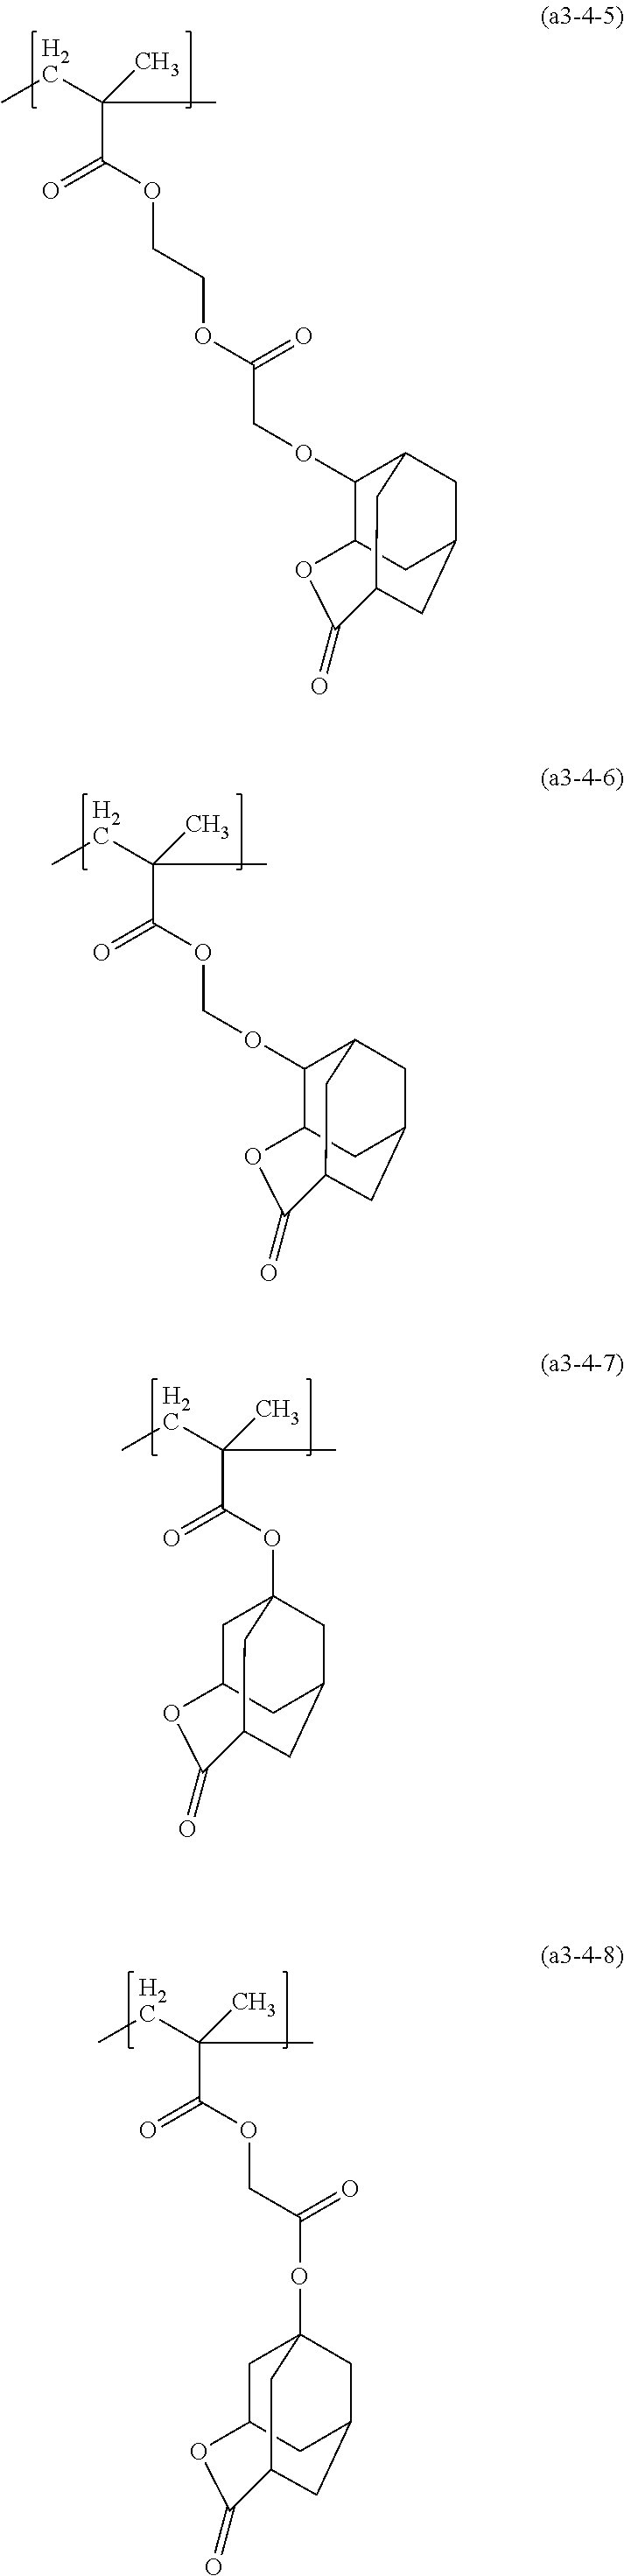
CCC(C)(C)C(=O)OCCOC(COC1C2CC3CC1CC(C3)C(=O)O2)=O.CCC(C)(C)C(=O)OCOC1C2CC3CC1CC(C3)C(=O)O2.CCC(C)(C)C(=O)OC12CC3CC(C1)CC(C2)C(=O)O3.CCC(C)(C)C(=O)OCC(=O)OC12CC3CC(C1)CC(C2)C(=O)O3
